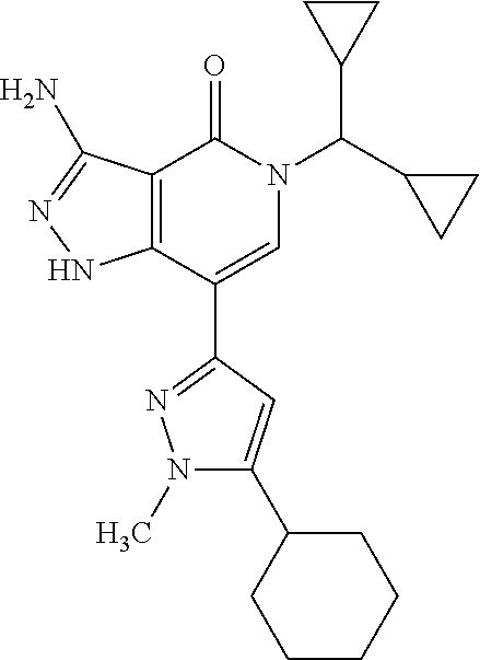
C12=C(C(C3=NN(C)C(C4CCCCC4)=C3)=CN(C(C3CC3)C3CC3)C1=O)NN=C2N
